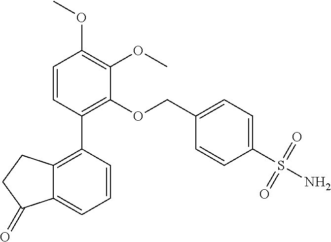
C1=CC(C2=C(OCC3=CC=C(S(N)(=O)=O)C=C3)C(OC)=C(OC)C=C2)=C2C(=C1)C(=O)CC2
